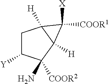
C1C([Y])C([COOR2])(N)C2([H])C1([H])C2([COOR1])[X]
